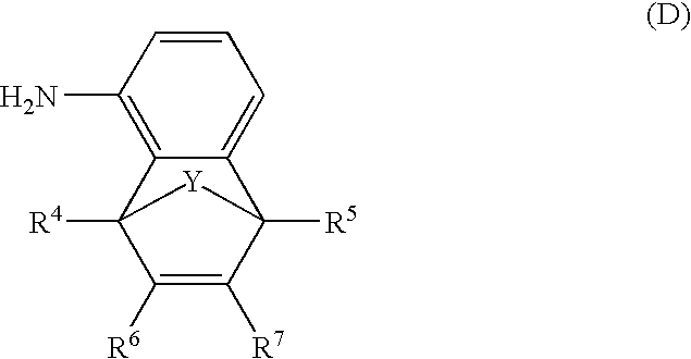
C12=CC=CC(N)=C1C1([R4])C([R6])=C([R7])C2([R5])[Y]1
